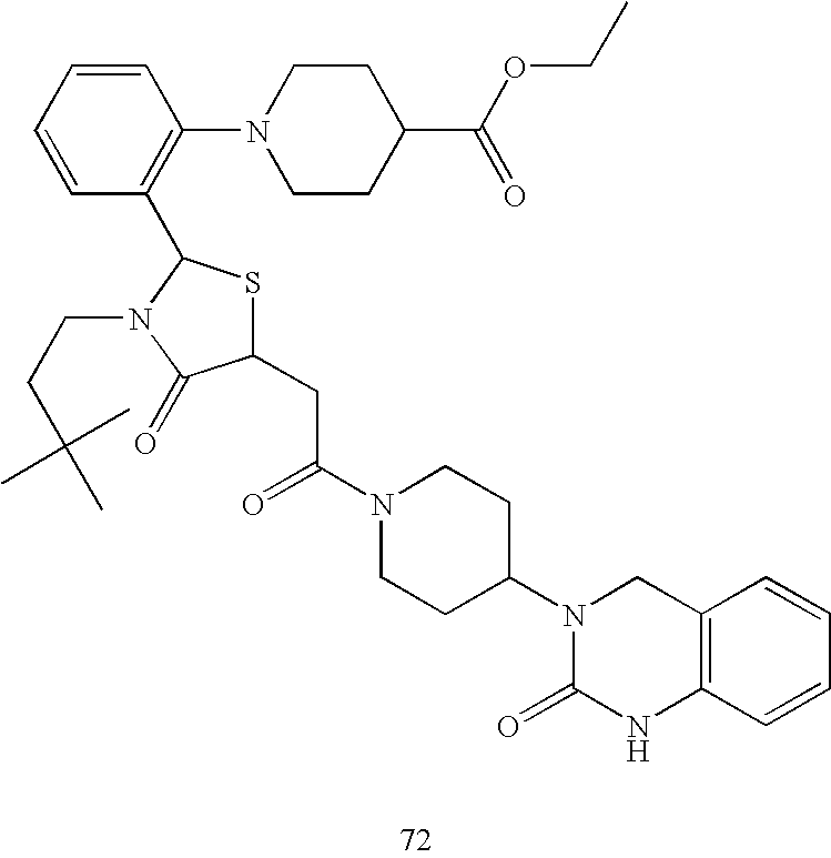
C1(CC(N2CCC(N3C(=O)NC4=C(C3)C=CC=C4)CC2)=O)SC(C2=C(N3CCC(C(OCC)=O)CC3)C=CC=C2)N(CCC(C)(C)C)C1=O
